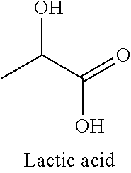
OC(C(=O)O)C
